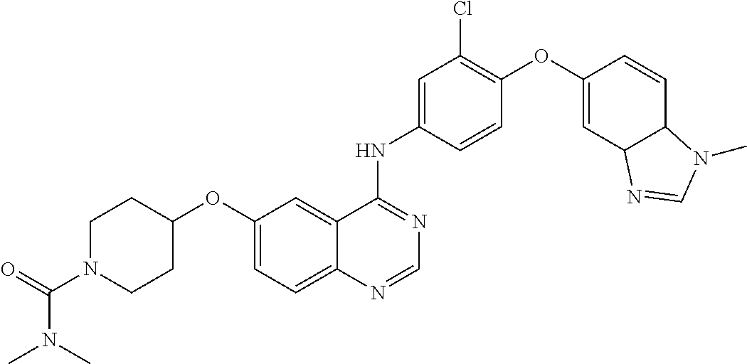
C12=CC=C(OC3CCN(C(=O)N(C)C)CC3)C=C1C(NC1=CC(Cl)=C(OC3=CC4C(C=C3)N(C)C=N4)C=C1)=NC=N2
